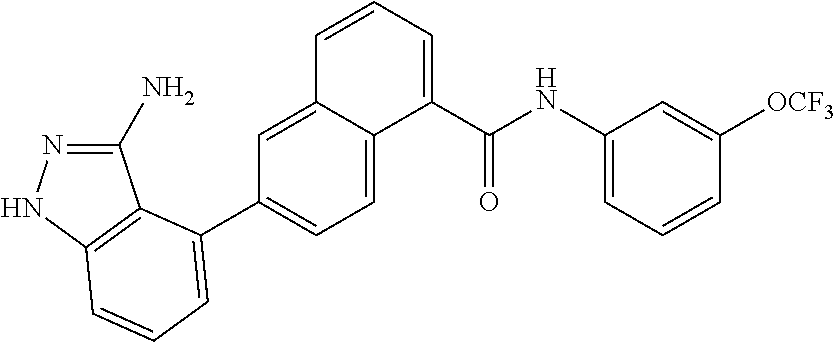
C1(N)=NNC2=C1C(C1=CC=C3C(=C1)C=CC=C3C(NC1=CC=CC([OCF3])=C1)=O)=CC=C2
